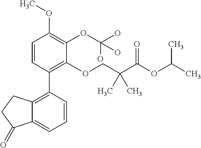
C1=CC(C2=C3C(=CC=C2)C(=O)CC3)=C(OCC(C(OC(C)C)=O)(C)C)C(OC(O)(O)O)=C1OC
